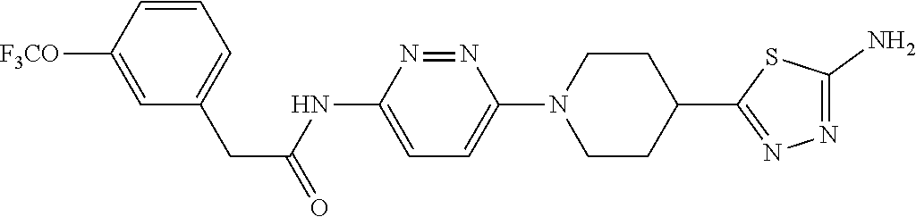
C1=C([F3CO])C=CC=C1CC(=O)NC1=CC=C(N2CCC(C3=NN=C(N)S3)CC2)N=N1
